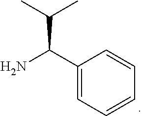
CC(C)C(C1=CC=CC=C1)N
